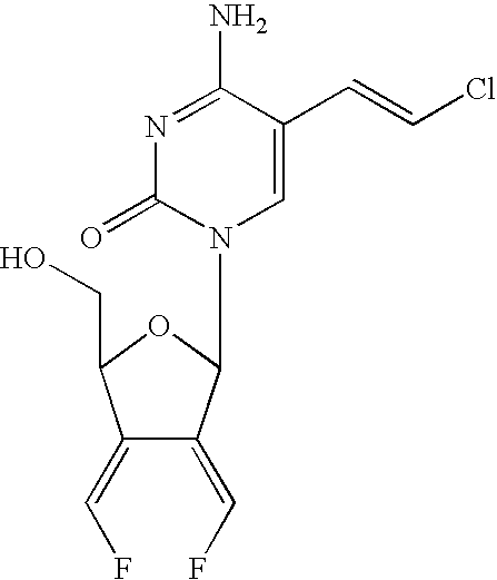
N1=C(N)C(C=CCl)=CN(C2C(=CF)C(=CF)C(CO)O2)C1=O
